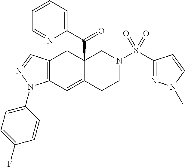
C12(C(C3=CC=CC=N3)=O)C(=CC3=C(C1)C=NN3C1=CC=C(F)C=C1)CCN(S(C1=NN(C)C=C1)(=O)=O)C2
